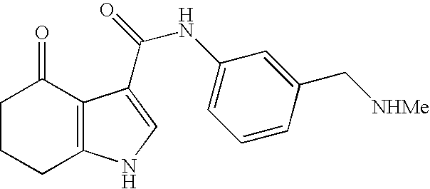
C1CCC2=C(C1=O)C(C(=O)NC1=CC=CC(C[NHMe])=C1)=CN2
